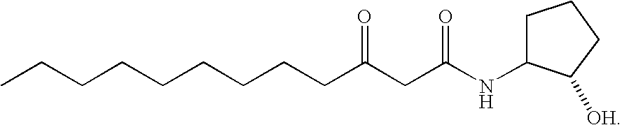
CCCCCCCCCC(CC(NC1C([OH])CCC1)=O)=O
